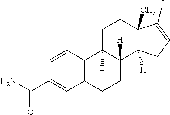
C12=C(C=CC(C(N)=O)=C1)C1([H])C([H])(CC2)C2([H])C(C)(CC1)C(I)=CC2
